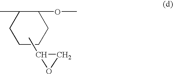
C1C(OC)C(C)CCC1.CC1OC1
